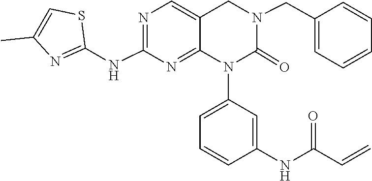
C1=C(N2C(=O)N(CC3=CC=CC=C3)CC3=CN=C(NC4=NC(C)=CS4)N=C23)C=C(NC(C=C)=O)C=C1
